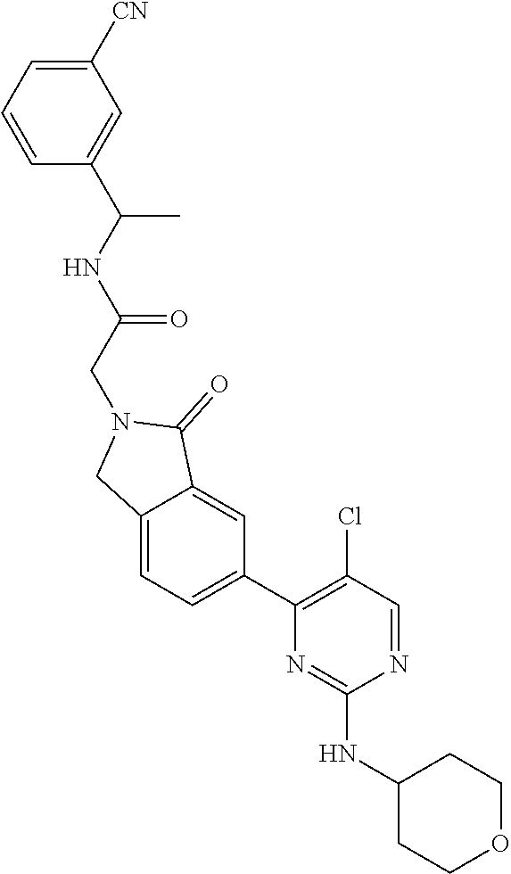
C1(NC2=NC(C3=CC=C4C(=C3)C(=O)N(CC(=O)NC(C)C3=CC([CN])=CC=C3)C4)=C(Cl)C=N2)CCOCC1
